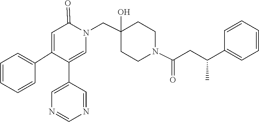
C1(C2=CN=CN=C2)=CN(CC2(O)CCN(C(=O)CC(C3=CC=CC=C3)C)CC2)C(=O)C=C1C1=CC=CC=C1
